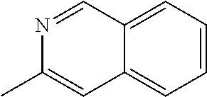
C1=CC=C2C(=C1)C=C(C)N=C2
